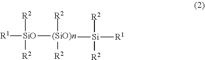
[R1][SiO]([R2])([R2])[(SiO)n]([R2])([R2])[Si]([R1])([R2])[R2]
